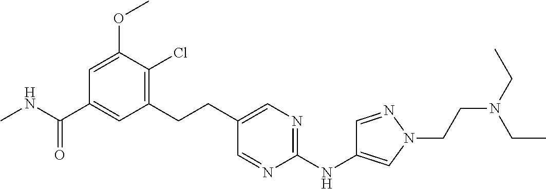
C1=C(OC)C(Cl)=C(CCC2=CN=C(NC3=CN(CCN(CC)CC)N=C3)N=C2)C=C1C(NC)=O
